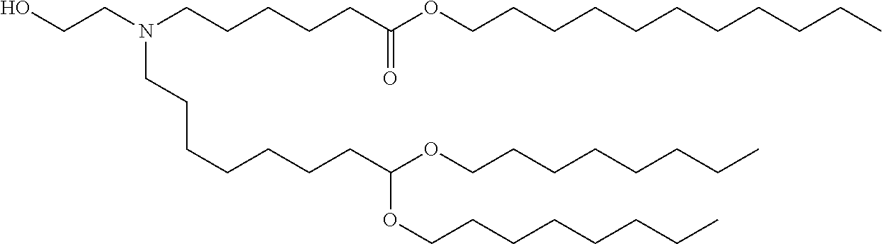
C(CCC)CCCCOC(CCCCCCCN(CCO)CCCCCC(OCCCCCCCCCCC)=O)OCCCCCCCC
